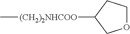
[(CH2)2NHCOO](C1CCOC1)C
